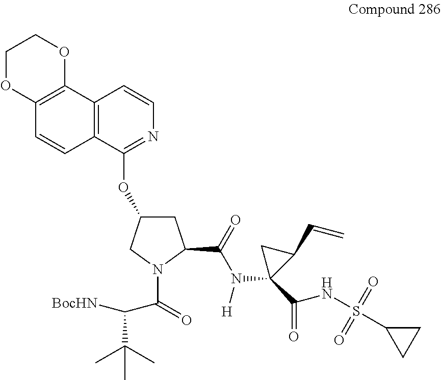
C12=C(C3=C(C=C1)C(OC1CC(C(N(C4(C(=O)NS(=O)(=O)C5CC5)C(C=C)C4)[H])=O)N(C(=O)C(C(C)(C)C)[BocHN])C1)=NC=C3)OCCO2
